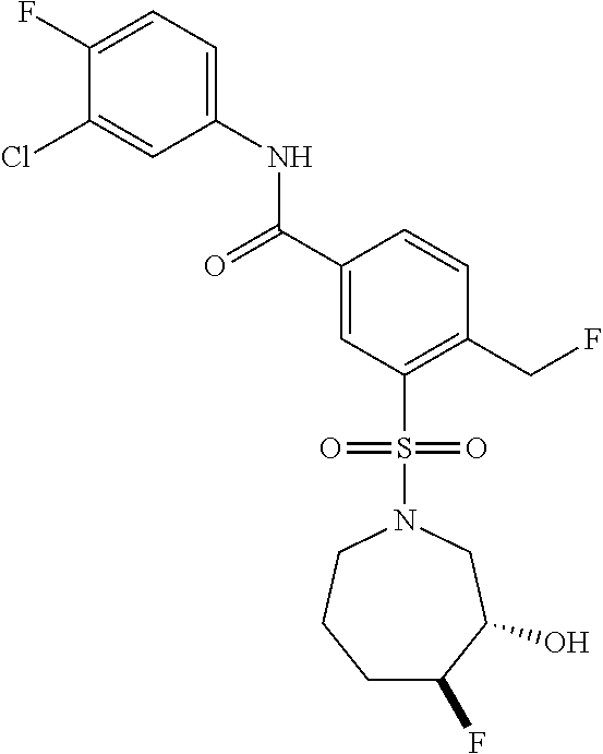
C1(F)=CC=C(NC(C2=CC(S(N3CCCC(F)C(O)C3)(=O)=O)=C(CF)C=C2)=O)C=C1Cl
